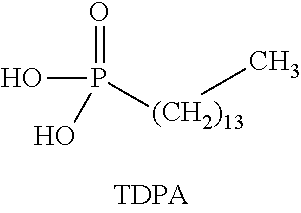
P([(CH2)13]C)(O)(O)=O
